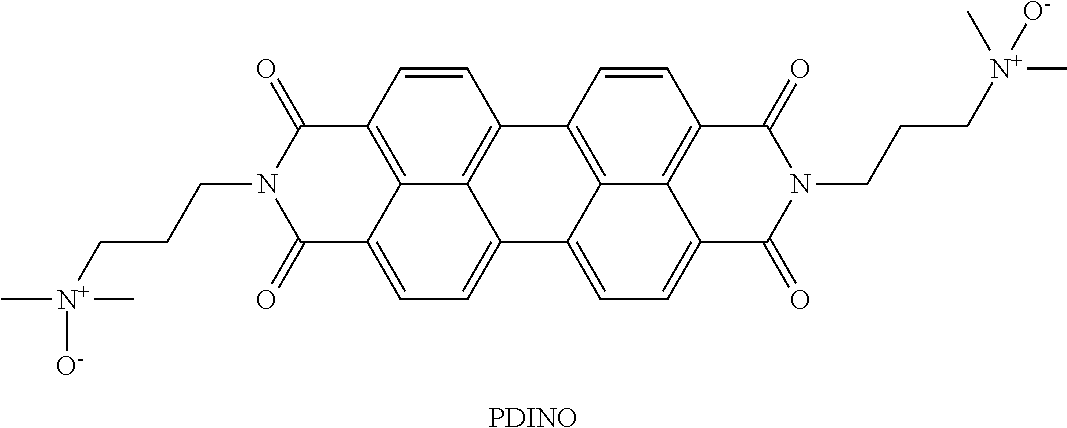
C1=CC2=C3C4=C1C(=O)N(CCC[N+](C)(C)[O-])C(=O)C4=CC=C3C1=CC=C3C4=C(C=CC2=C14)C(=O)N(CCC[N+](C)(C)[O-])C3=O.[PDINO]
